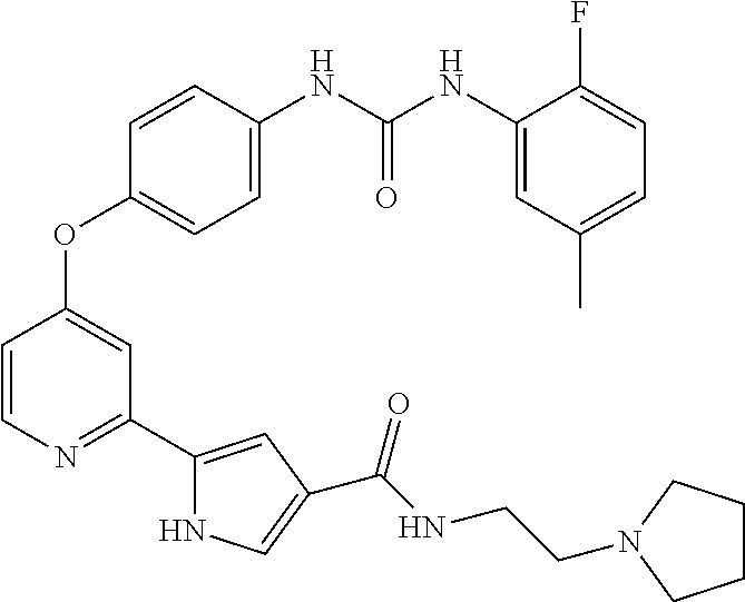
C1=CC(NC(=O)NC2=CC(C)=CC=C2F)=CC=C1OC1=CC(C2=CC(C(NCCN3CCCC3)=O)=CN2)=NC=C1
